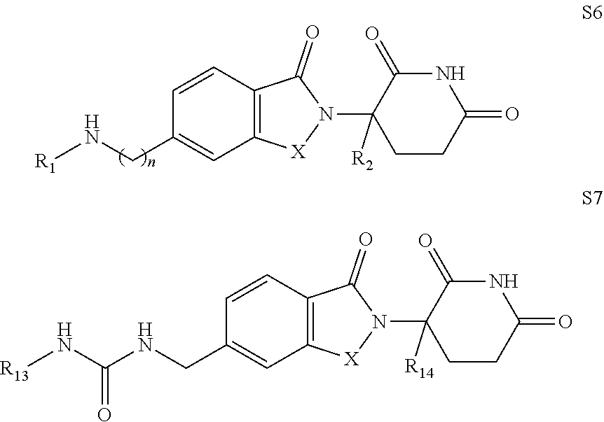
C1=CC2=C(C=C1CN[R1])[X]N(C1([R2])CCC(=O)NC1=O)C2=O.C1=CC2=C(C=C1CNC(N[R13])=O)[X]N(C1([R14])CCC(=O)NC1=O)C2=O
